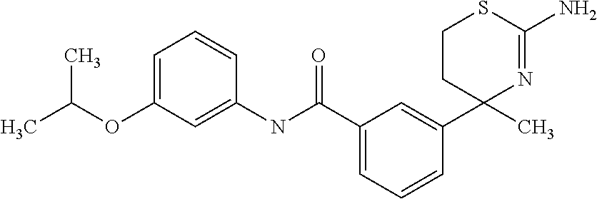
C1(C(NC2=CC(OC(C)C)=CC=C2)=O)=CC=CC(C2(C)N=C(N)SCC2)=C1
